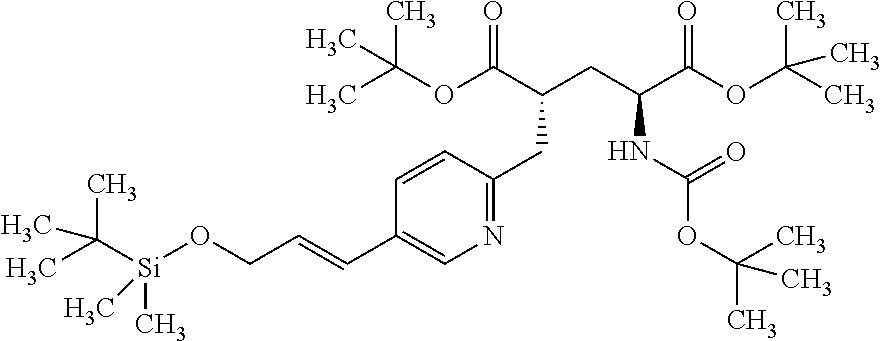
CC([Si](OCC=CC1=CN=C(CC(CC(C(OC(C)(C)C)=O)NC(OC(C)(C)C)=O)C(OC(C)(C)C)=O)C=C1)(C)C)(C)C
